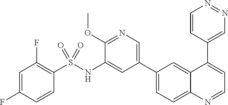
C1=C(F)C=CC(S(NC2=CC(C3=CC=C4C(=C3)C(C3=CN=NC=C3)=CC=N4)=CN=C2OC)(=O)=O)=C1F
